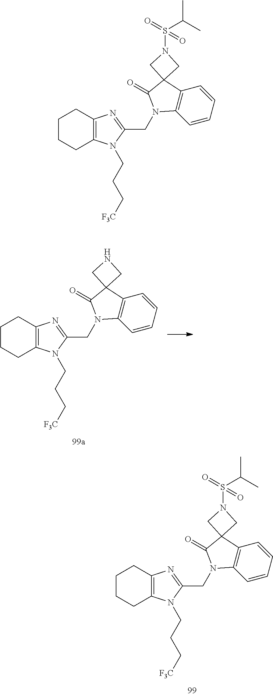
C1CCC2=C(C1)N=C(CN1C3=C(C=CC=C3)C3(C1=O)CN(S(C(C)C)(=O)=O)C3)N2CCC[F3C].C1CCC2=C(C1)N=C(CN1C3=C(C=CC=C3)C3(C1=O)CNC3)N2CCC[F3C].C1CCC2=C(C1)N=C(CN1C3=C(C=CC=C3)C3(C1=O)CN(S(C(C)C)(=O)=O)C3)N2CCC[F3C]
